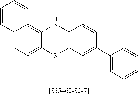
C12=CC=C3C(=C1C=CC=C2)NC1=C(S3)C=C(C2=CC=CC=C2)C=C1
